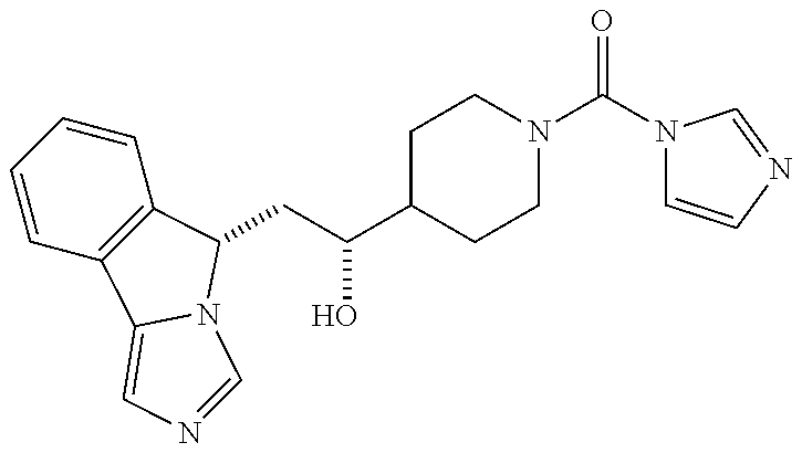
C1=CC=CC2=C1C1=CN=CN1C2CC(O)C1CCN(C(=O)N2C=CN=C2)CC1
